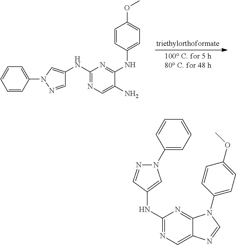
C1=CC(NC2=NC(NC3=CN(C4=CC=CC=C4)N=C3)=NC=C2N)=CC=C1OC.C1(NC2=CN(C3=CC=CC=C3)N=C2)=NC=C2C(=N1)N(C1=CC=C(OC)C=C1)C=N2
